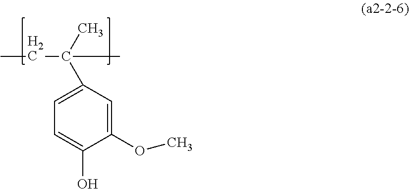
C1(C(CC)(C)C)=CC=C(O)C(OC)=C1
